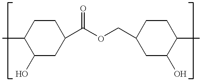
C1(O)CC(C(OCC2CC(O)C(C)CC2)=O)CCC1C
